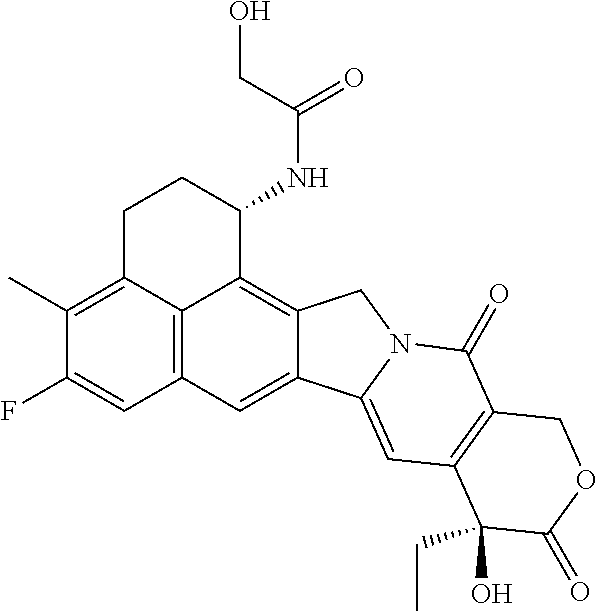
C12=C3C(=C(C)C(F)=C1)CCC(NC(=O)CO)C3=C1C(=C2)C2=CC3=C(C(=O)N2C1)COC(=O)C3(O)CC
